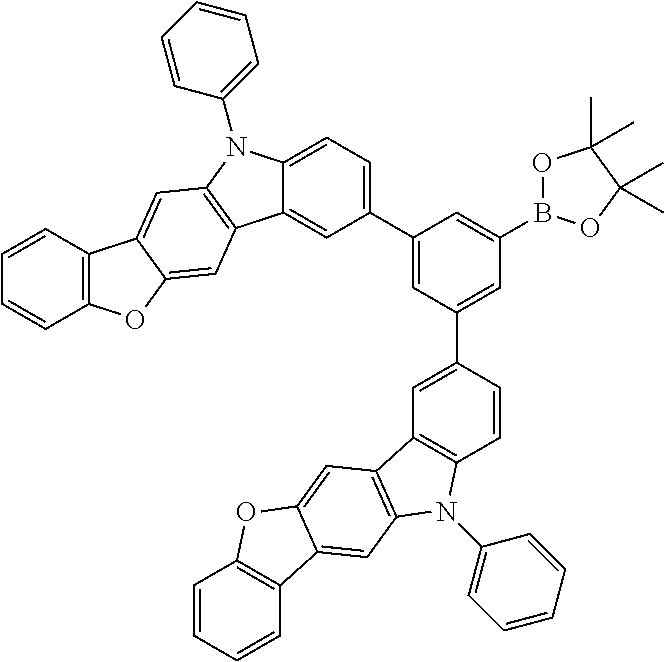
C12=CC(C3=CC(C4=CC5=C(C=C4)N(C4=CC=CC=C4)C4=C5C=C5C(=C4)C4=C(O5)C=CC=C4)=CC(B4OC(C)(C)C(C)(C)O4)=C3)=CC=C1N(C1=CC=CC=C1)C1=C2C=C2C(=C1)C1=C(O2)C=CC=C1
